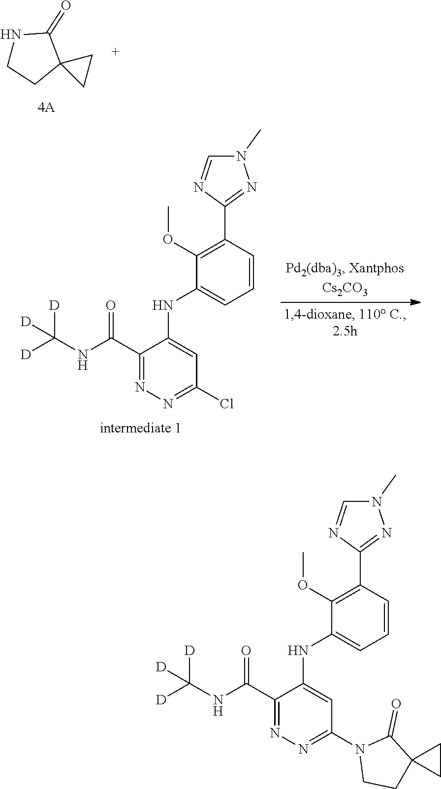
N1(C)C=NC(C2=C(OC)C(NC3=CC(N4CCC5(C4=O)CC5)=NN=C3C(NC([D])([D])[D])=O)=CC=C2)=N1.N1CCC2(C1=O)CC2.N1(C)C=NC(C2=C(OC)C(NC3=CC(Cl)=NN=C3C(NC([D])([D])[D])=O)=CC=C2)=N1
